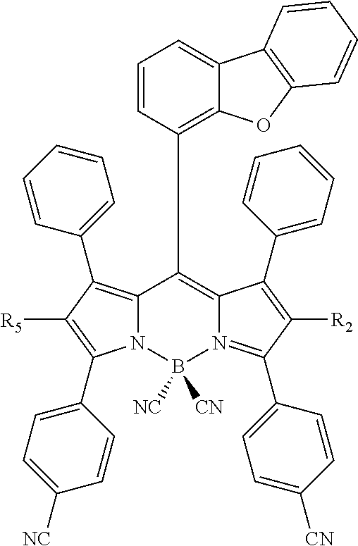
N12C(=C(C3=CC=CC=C3)C([R5])=C1C1=CC=C([NC])C=C1)C(C1=C3C(=CC=C1)C1=C(O3)C=CC=C1)=C1N(=C(C3=CC=C([CN])C=C3)C([R2])=C1C1=CC=CC=C1)B2([NC])[CN]
